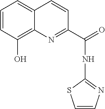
C1=CC(O)=C2C(=C1)C=CC(C(=O)NC1=NC=CS1)=N2
